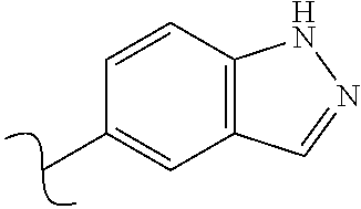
C12=C(C=CC(C)=C1)NN=C2
